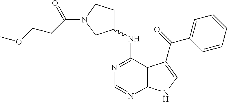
C1(NC2CCN(C(CCOC)=O)C2)=NC=NC2=C1C(C(=O)C1=CC=CC=C1)=CN2
